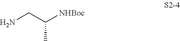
NCC([NHBoc])C
